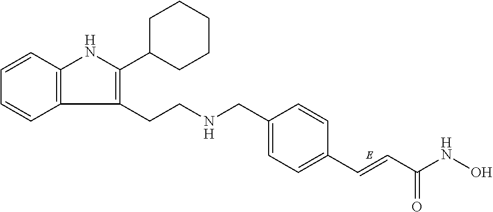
C1=CC2=C(C=C1)C(CCNCC1=CC=C(C=CC(NO)=O)C=C1)=C(C1CCCCC1)N2
